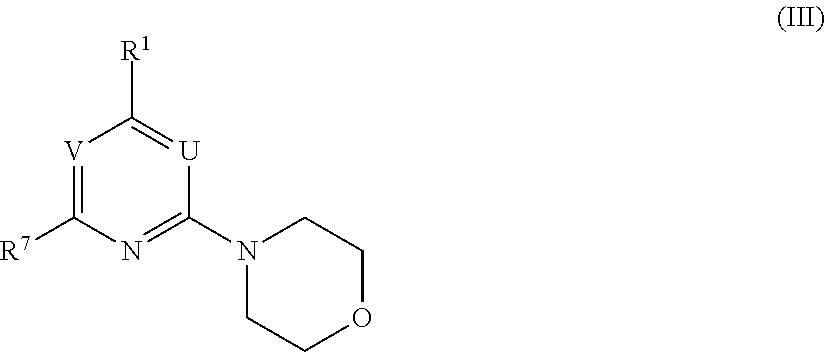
[V]1=C([R7])N=C(N2CCOCC2)[U]=C1[R1]
